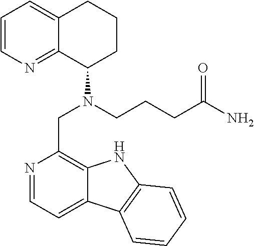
C1=CN=C2C(=C1)CCCC2N(CC1=C2C(=CC=N1)C1=C(N2)C=CC=C1)CCCC(N)=O
